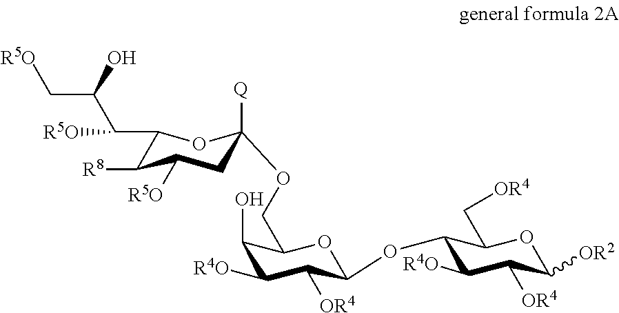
C1(C(C(C[R5O])O)[R5O])C([R8])C([R5O])CC([Q])(OCC2C(O)C([R4O])C([OR4])C(OC3C([R4O])C([OR4])C([OR2])OC3C[OR4])O2)O1
